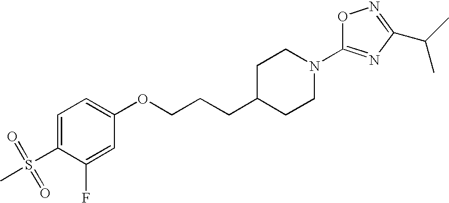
C1=C(S(C)(=O)=O)C(F)=CC(OCCCC2CCN(C3=NC(C(C)C)=NO3)CC2)=C1
